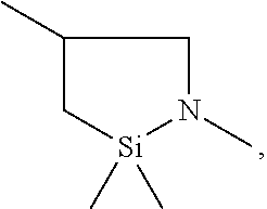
C1(C)C[Si](C)(C)N(C)C1
